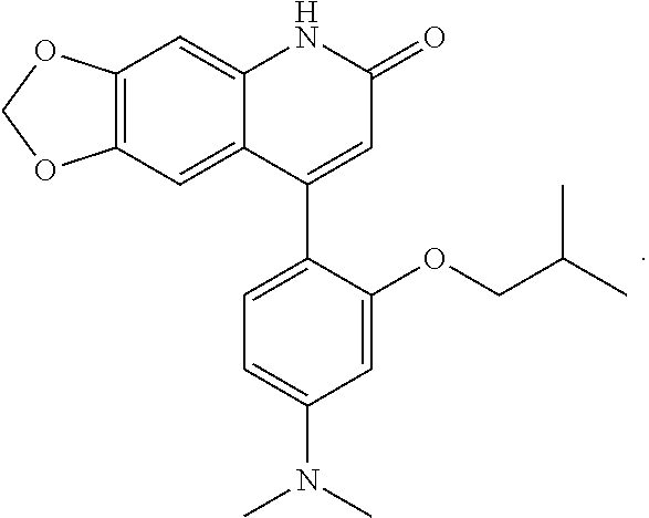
C12=C(C=C3C(=C1)NC(=O)C=C3C1=CC=C(N(C)C)C=C1OCC(C)C)OCO2
